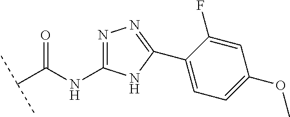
C(C(NC1=NN=C(C2=CC=C(OC)C=C2F)N1)=O)(C)C
